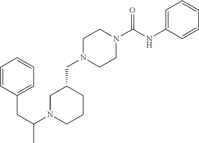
C1N(CC2CCCN(C(CC3=CC=CC=C3)C)C2)CCN(C(NC2=CC=CC=C2)=O)C1
